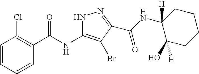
C1=CC=CC(C(NC2=C(Br)C(C(NC3([H])CCCCC3(O)[H])=O)=NN2)=O)=C1Cl
